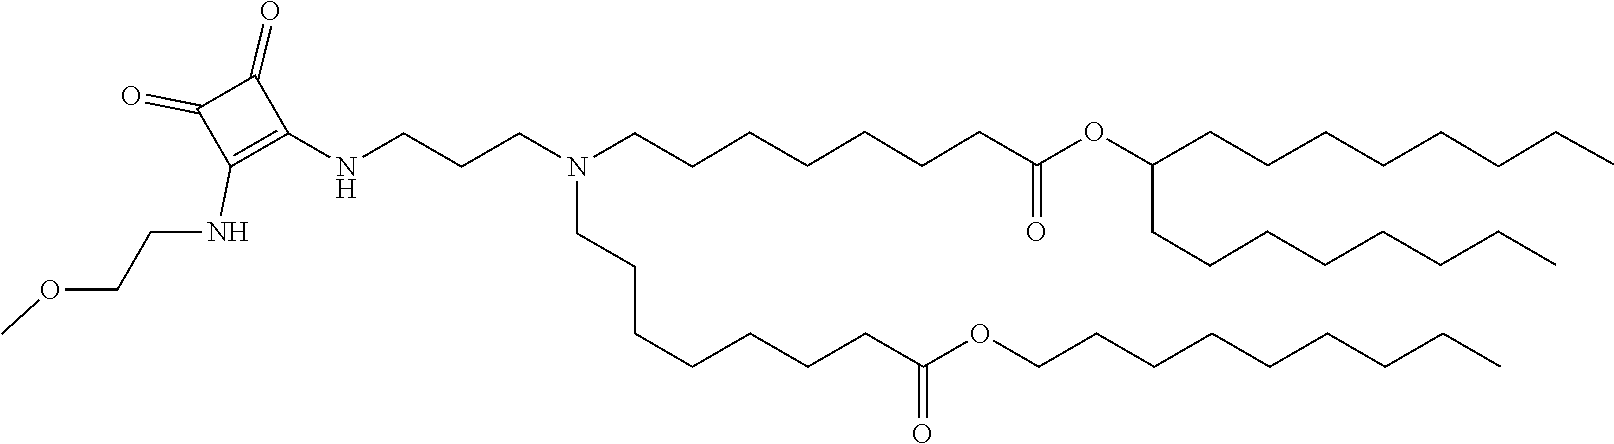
C(C(=O)OCCCCCCCCC)CCCCCCN(CCCNC1=C(NCCOC)C(=O)C1=O)CCCCCCCC(OC(CCCCCCCC)CCCCCCCC)=O
